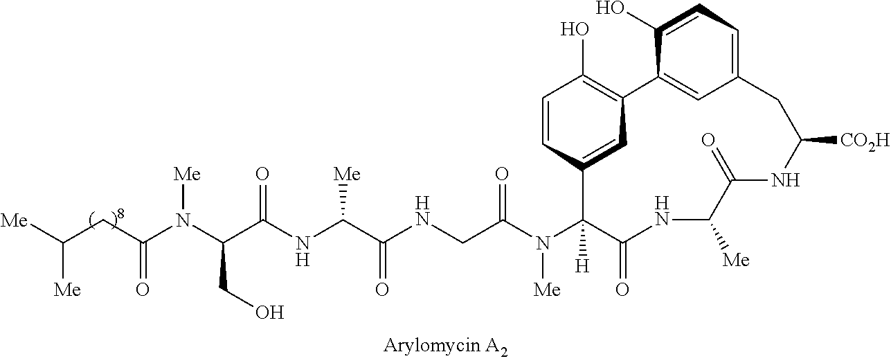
[Me]N(C(C(NC([Me])C(=O)NCC(N(C1([H])C(=O)NC([Me])C(=O)NC([CO2H])CC2=CC=C(O)C(=C2)C2=C(O)C=CC1=C2)[Me])=O)=O)CO)C(=O)CC([Me])[Me]
